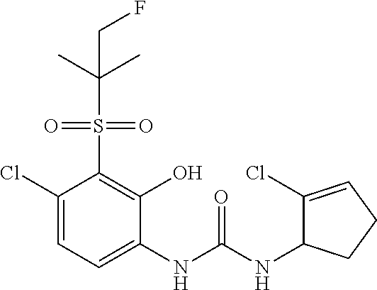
C1(Cl)=CC=C(NC(NC2C(Cl)=CCC2)=O)C(O)=C1S(=O)(=O)C(C)(C)CF
